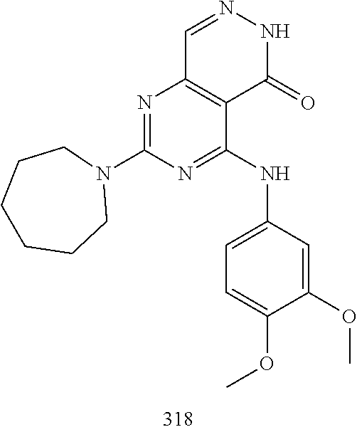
C1=NNC(=O)C2=C1N=C(N1CCCCCC1)N=C2NC1=CC=C(OC)C(OC)=C1
